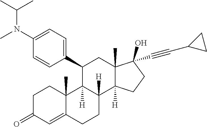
C1C(=O)C=C2C(C)(C1)C1([H])C([H])(CC2)C2([H])C(C)(CC1C1=CC=C(N(C(C)C)C)C=C1)C(O)(C#CC1CC1)CC2
